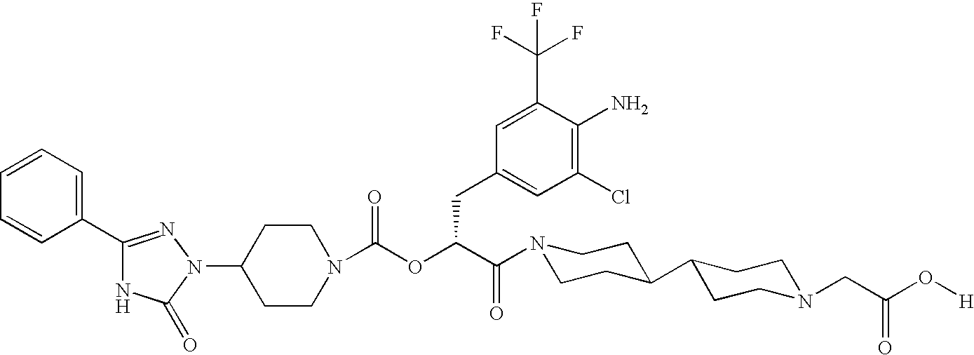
C1(N2C(=O)NC(C3=CC=CC=C3)=N2)CCN(C(OC(C(N2CCC(C3CCN(CC(O[H])=O)CC3)CC2)=O)CC2=CC(Cl)=C(N)C(C(F)(F)F)=C2)=O)CC1
